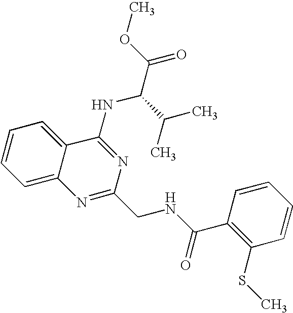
C12=CC=CC=C1C(NC(C(=O)OC)C(C)C)=NC(CNC(C1=C(SC)C=CC=C1)=O)=N2
